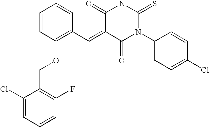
C1(=O)C(=CC2=C(OCC3=C(F)C=CC=C3Cl)C=CC=C2)C(=O)N(C2=CC=C(Cl)C=C2)C(=S)N1
